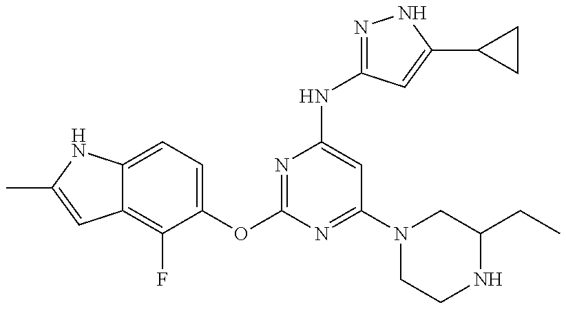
C12=C(F)C(OC3=NC(NC4=NNC(C5CC5)=C4)=CC(N4CCNC(CC)C4)=N3)=CC=C1NC(C)=C2
